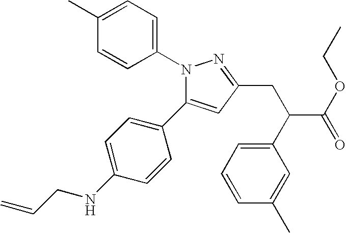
N1(C2=CC=C(C)C=C2)C(C2=CC=C(NCC=C)C=C2)=CC(CC(C2=CC=CC(C)=C2)C(OCC)=O)=N1
